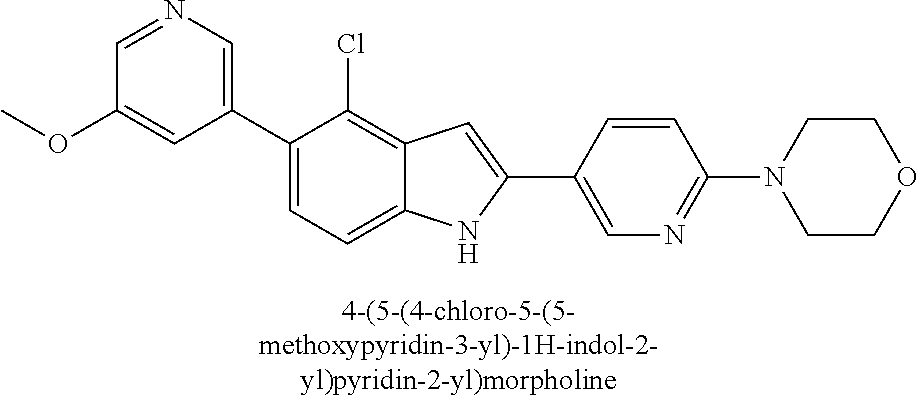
C1=NC=C(C2=CC=C3C(=C2Cl)C=C(C2=CN=C(N4CCOCC4)C=C2)N3)C=C1OC
